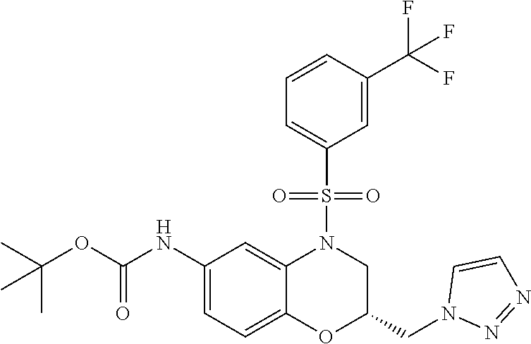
C1(NC(OC(C)(C)C)=O)=CC=C2C(=C1)N(S(C1=CC=CC(C(F)(F)F)=C1)(=O)=O)CC(CN1N=NC=C1)O2
